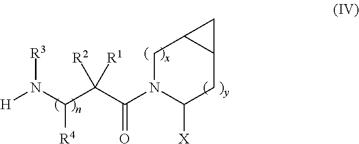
C1N(C(C(C(N([H])[R3])[R4])([R2])[R1])=O)C([X])CC2C1C2
